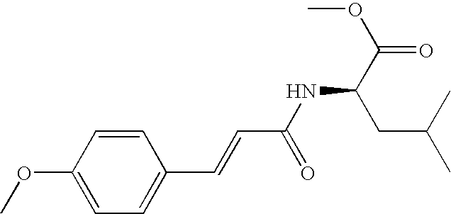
C1(OC)=CC=C(C=CC(NC(C(OC)=O)CC(C)C)=O)C=C1
